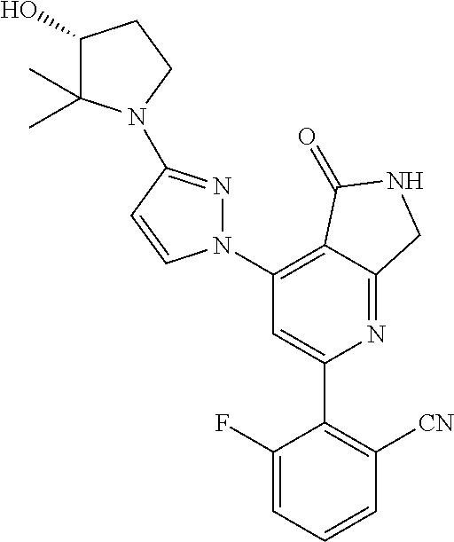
C1(C2=C([CN])C=CC=C2F)=CC(N2N=C(N3C(C)(C)C(O)CC3)C=C2)=C2C(=N1)CNC2=O
